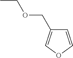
CCOCC1=COC=C1
